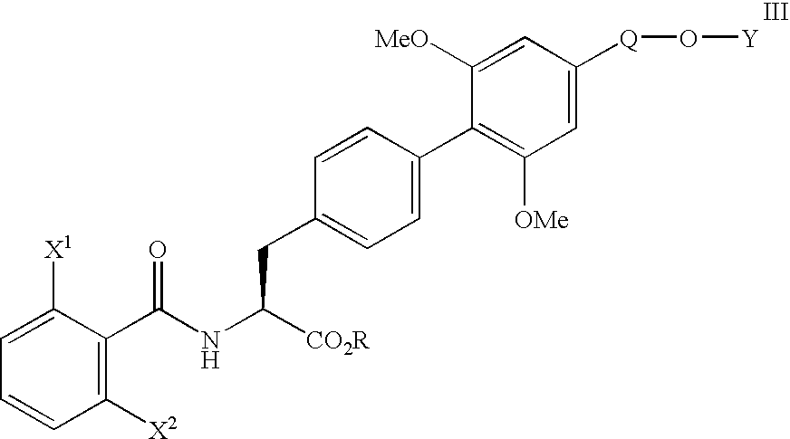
C1=C([X1])C(C(NC([CO2R])CC2=CC=C(C3=C([OMe])C=C([Q]O[Y])C=C3[MeO])C=C2)=O)=C([X2])C=C1
